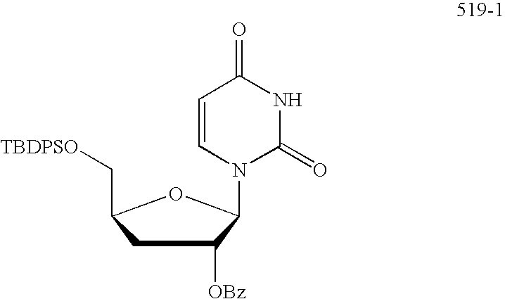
C1C([OBz])C(N2C(=O)NC(=O)C=C2)OC1C[TBDPSO]
